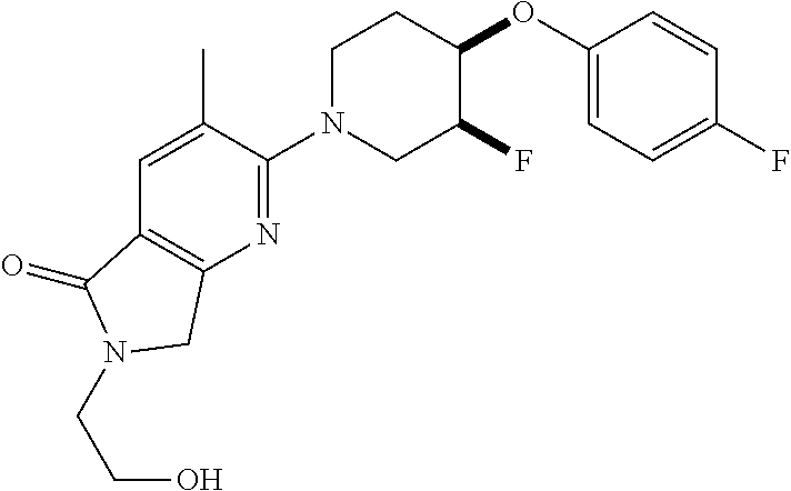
C1(OC2CCN(C3=NC4=C(C=C3C)C(=O)N(CCO)C4)CC2F)=CC=C(F)C=C1
